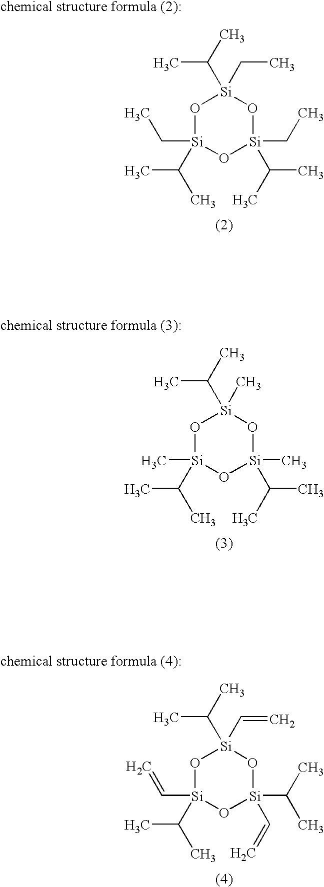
O1[Si](C(C)C)(CC)O[Si](CC)(C(C)C)O[Si]1(C(C)C)CC.O1[Si](C(C)C)(C)O[Si](C)(C(C)C)O[Si]1(C(C)C)C.O1[Si](C(C)C)(C=C)O[Si](C(C)C)(C=C)O[Si]1(C(C)C)C=C
